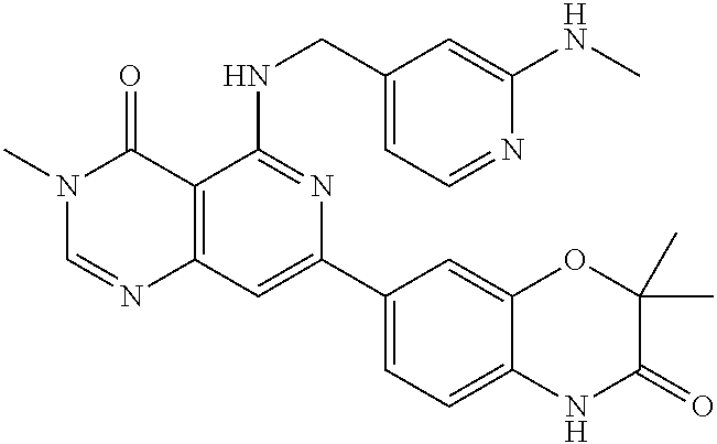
C12=C(C=C(C3=CC=C4C(=C3)OC(C)(C)C(=O)N4)N=C1NCC1=CC=NC(NC)=C1)N=CN(C)C2=O
